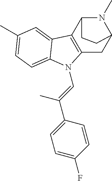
N1(C)C2C3=C(CC1CC2)N(C=C(C1=CC=C(F)C=C1)C)C1=CC=C(C)C=C31
